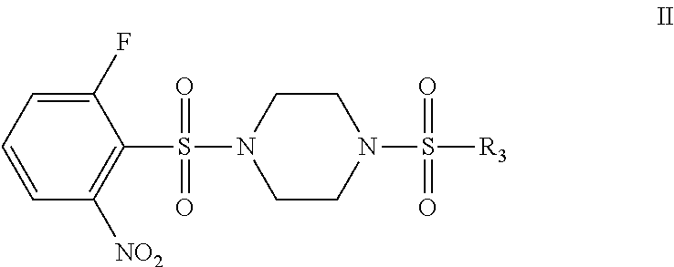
C1=CC=C(F)C(S(N2CCN(S(=O)([R3])=O)CC2)(=O)=O)=C1[NO2]
